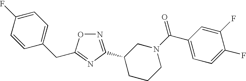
C1=C(F)C=CC(CC2=NC(C3CCCN(C(C4=CC=C(F)C(F)=C4)=O)C3)=NO2)=C1
